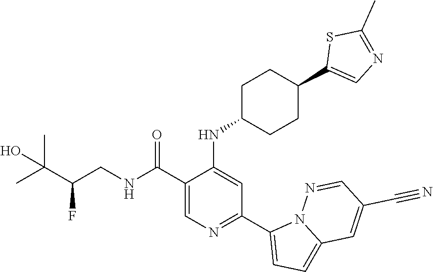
C1(C(NCC(C(C)(C)O)F)=O)=CN=C(C2=CC=C3N2N=CC(C#N)=C3)C=C1NC1CCC(C2=CN=C(C)S2)CC1
